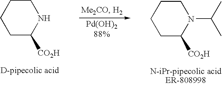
C1CCCC([CO2H])N1.C1CCCC([CO2H])N1C(C)C
